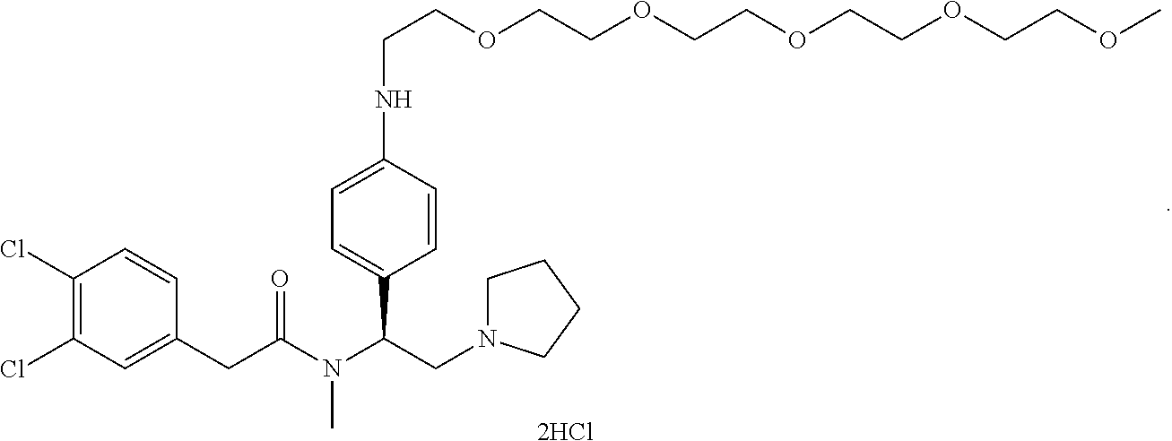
C1N(CC(N(C(CC2=CC(Cl)=C(Cl)C=C2)=O)C)C2=CC=C(NCCOCCOCCOCCOCCOC)C=C2)CCC1.[2HCl]
